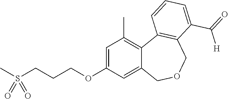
C1=C(OCCCS(C)(=O)=O)C=C2C(=C1C)C1=C(COC2)C(C(=O)[H])=CC=C1
